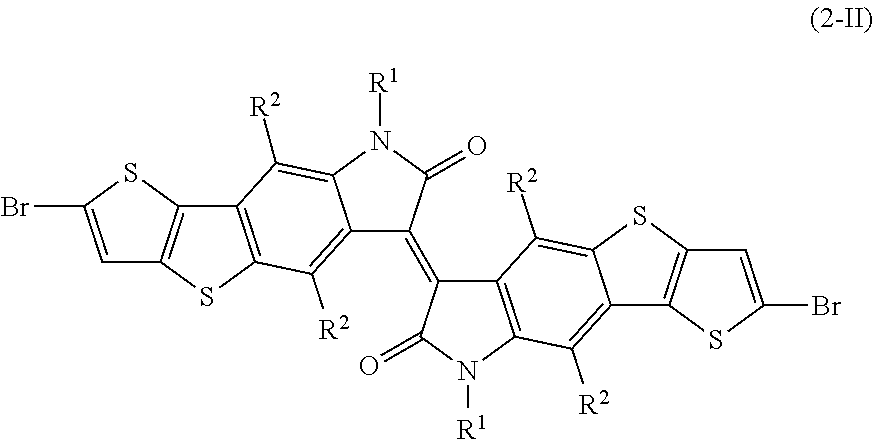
C1=C(Br)SC2=C1SC1=C2C([R2])=C2C(=C1[R2])C(=C1C3=C(N([R1])C1=O)C([R2])=C1C(=C3[R2])SC3=C1SC(Br)=C3)C(=O)N2[R1]
